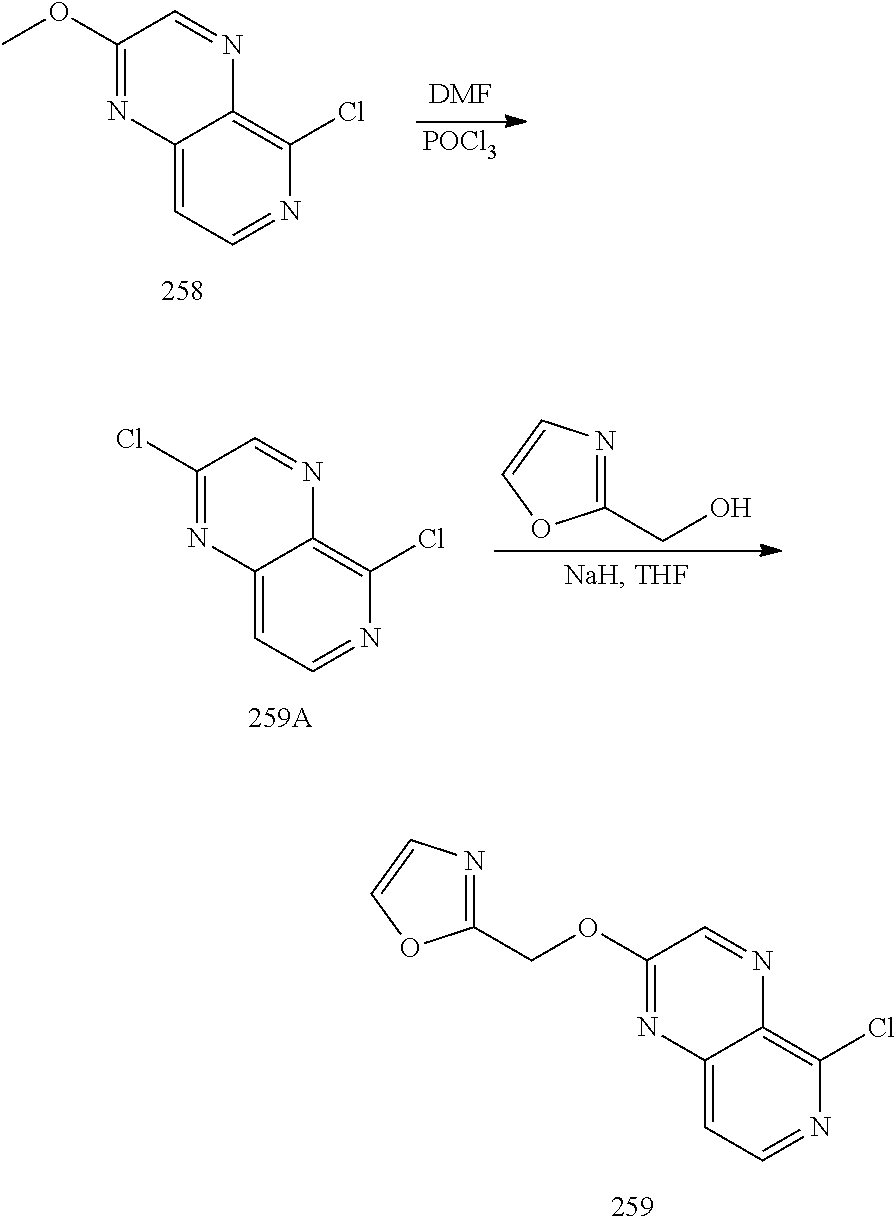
N1=CC=C2C(=C1Cl)N=CC(OC)=N2.[POCl3].[DMF].N1=CC=C2C(=C1Cl)N=CC(Cl)=N2.C1(CO)=NC=CO1.N1=CC=C2C(=C1Cl)N=CC(OCC1=NC=CO1)=N2
